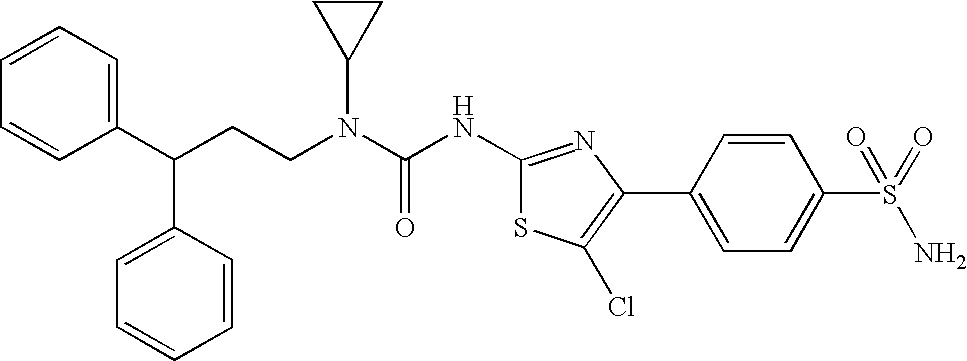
C1(C(CCN(C(NC2=NC(C3=CC=C(S(=O)(N)=O)C=C3)=C(Cl)S2)=O)C2CC2)C2=CC=CC=C2)=CC=CC=C1
